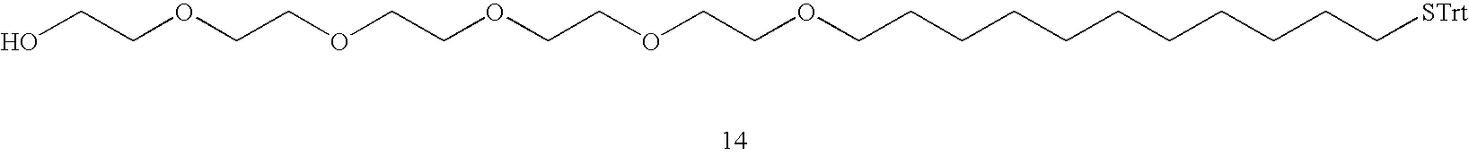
OCCOCCOCCOCCOCCOCCCCCCCCCCC[STrt]
